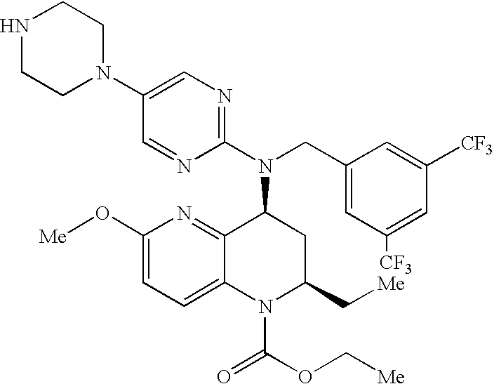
C1=C(N2CCNCC2)C=NC(N(CC2=CC([CF3])=CC([CF3])=C2)C2C3=NC(O[Me])=CC=C3N(C(=O)OC[Me])C(C[Me])C2)=N1
